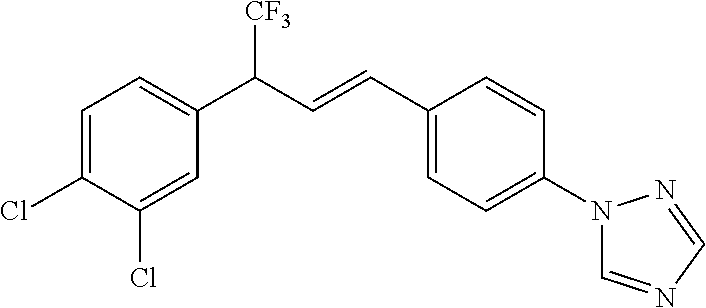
C1=C(Cl)C(Cl)=CC(C(C=CC2=CC=C(N3C=NC=N3)C=C2)[CF3])=C1
